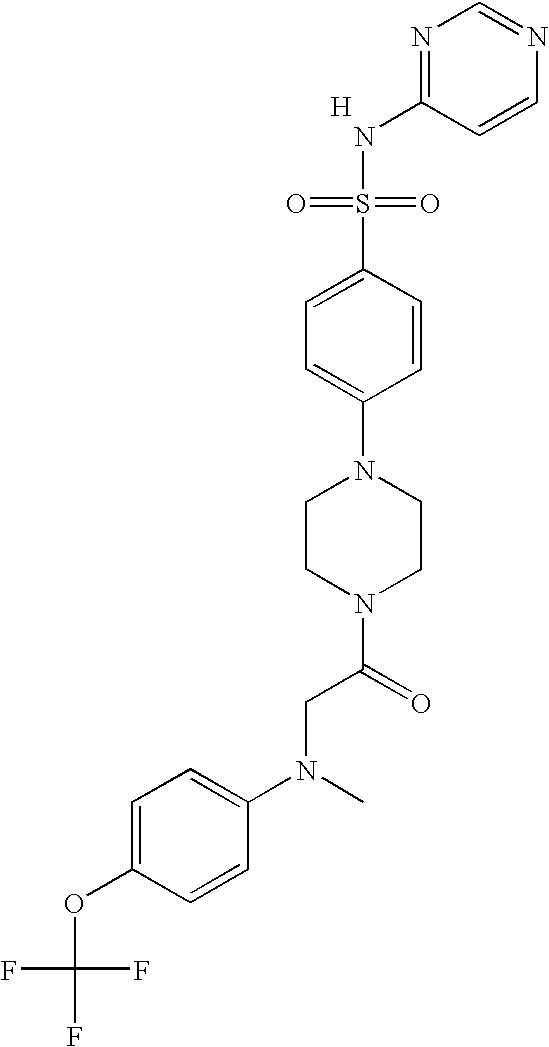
[H].C1(NS(=O)(=O)C2=CC=C(N3CCN(C(CN(C4=CC=C(OC(F)(F)F)C=C4)C)=O)CC3)C=C2)=NC=NC=C1
